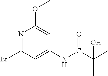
N1=C(Br)C=C(NC(C(C)(C)O)=O)C=C1OC
